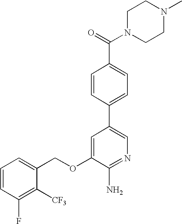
C1=CC(F)=C([CF3])C(COC2=CC(C3=CC=C(C(=O)N4CCN(C)CC4)C=C3)=CN=C2N)=C1
